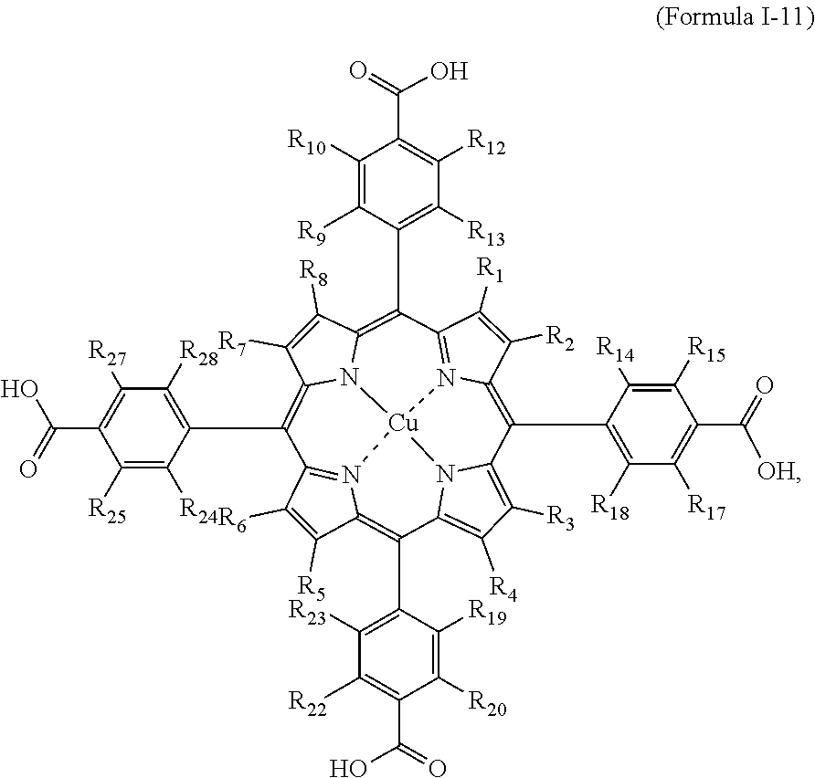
C1([R6])=C([R5])C2=C(C3=C([R23])C([R22])=C(C(=O)O)C([R20])=C3[R19])C3=C([R4])C([R3])=C4N3[Cu]35N2=C1C(C1=C([R28])C([R27])=C(C(O)=O)C([R25])=C1[R24])=C1C([R7])=C([R8])C(=C(C2=C([R13])C([R12])=C(C(=O)O)C([R10])=C2[R9])C2=N3C(=C4C3=C([R18])C([R17])=C(C(=O)[OH])C([R15])=C3[R14])C([R2])=C2[R1])N15
